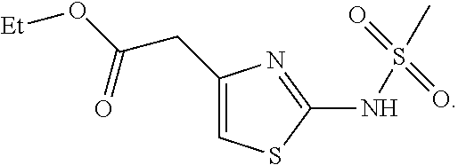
C1=C(CC(O[Et])=O)N=C(NS(C)(=O)=O)S1
